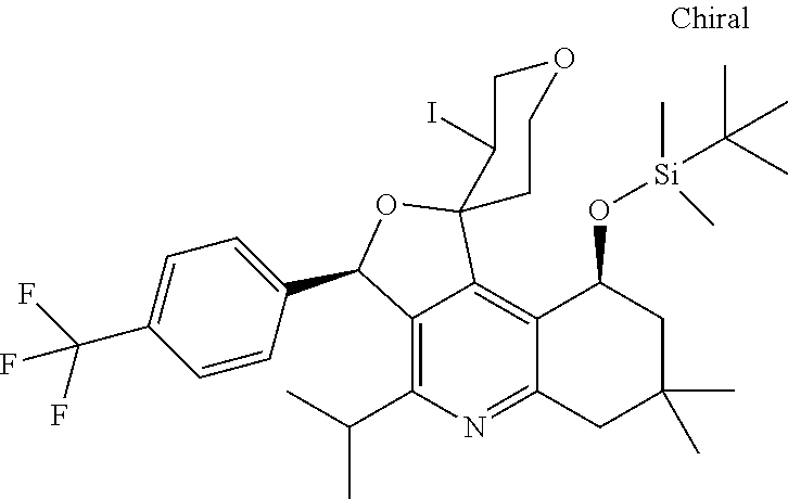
C12=C(C(C)C)N=C3C(=C1C1(OC2C2=CC=C(C(F)(F)F)C=C2)C(I)COCC1)C(O[Si](C(C)(C)C)(C)C)CC(C)(C)C3
